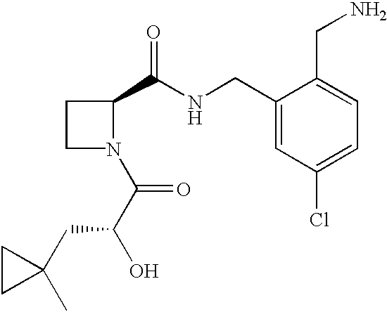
C1(CNC(C2CCN2C(C(CC2(C)CC2)O)=O)=O)=CC(Cl)=CC=C1CN
